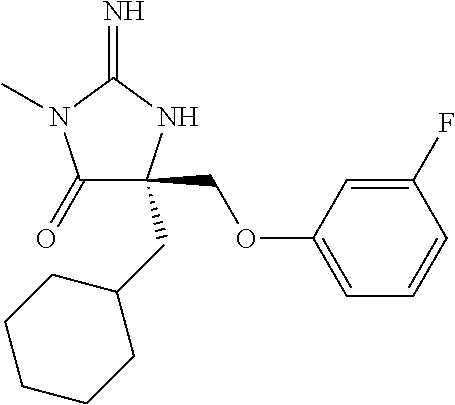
C1(=O)C(CC2CCCCC2)(COC2=CC=CC(F)=C2)NC(=N)N1C
